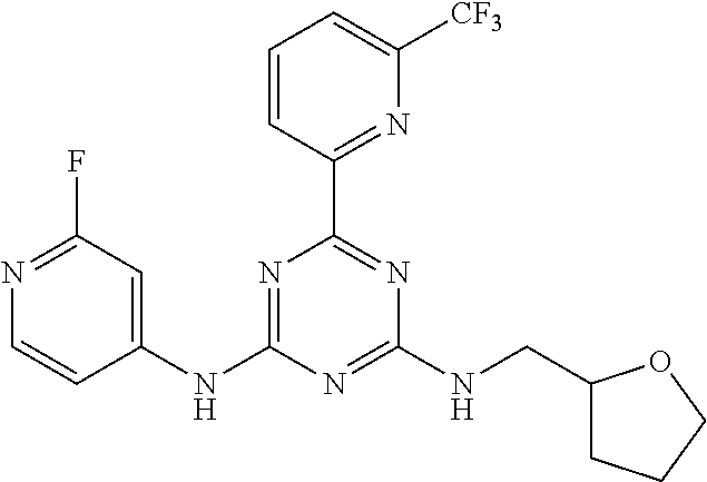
C1(NC2=NC(C3=NC([CF3])=CC=C3)=NC(NCC3CCCO3)=N2)=CC(F)=NC=C1
